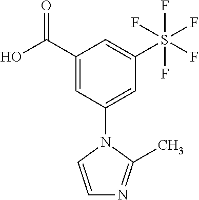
C1(C(O)=O)=CC(N2C=CN=C2C)=CC(S(F)(F)(F)(F)F)=C1
